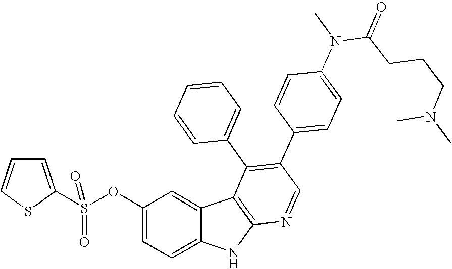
O(C1=CC=C2C(=C1)C1=C(N2)N=CC(C2=CC=C(N(C(CCCN(C)C)=O)C)C=C2)=C1C1=CC=CC=C1)S(=O)(C1=CC=CS1)=O
